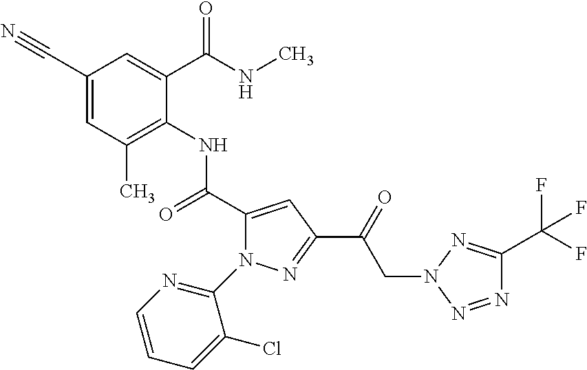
C1(C#N)=CC(C)=C(NC(C2=CC(C(=O)CN3N=C(C(F)(F)F)N=N3)=NN2C2=NC=CC=C2Cl)=O)C(C(NC)=O)=C1
